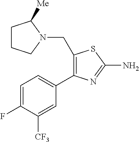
C1=C(F)C([CF3])=CC(C2=C(CN3CCCC3[Me])SC(N)=N2)=C1
